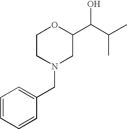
C1=CC=CC(CN2CC(C(C(C)C)O)OCC2)=C1
